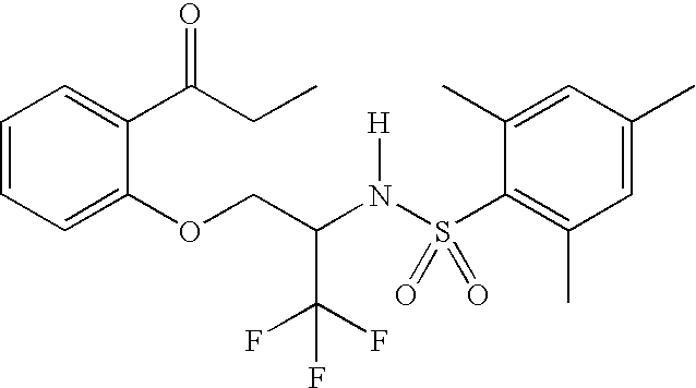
C1=CC=C(OCC(N(S(C2=C(C)C=C(C)C=C2C)(=O)=O)[H])C(F)(F)F)C(C(CC)=O)=C1
